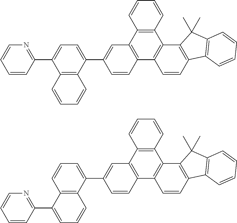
C1=CC=CC(C2=CC=C(C3=CC4=C(C=C3)C3=C(C5=C4C=CC=C5)C4=C(C=C3)C3=C(C4(C)C)C=CC=C3)C3=C2C=CC=C3)=N1.C1(C2=CC3=C(C=C2)C2=C(C4=C3C=CC=C4)C3=C(C=C2)C2=C(C3(C)C)C=CC=C2)=CC=CC2=C1C=CC=C2C1=NC=CC=C1
